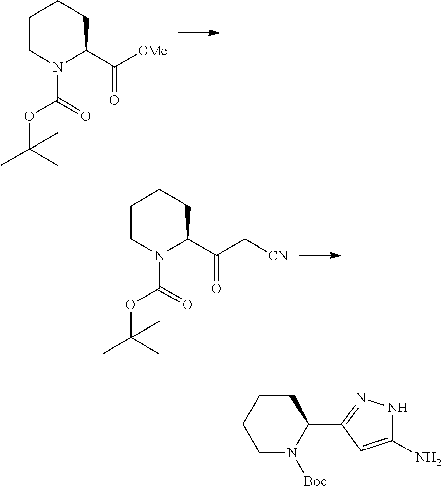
C1CN(C(=O)OC(C)(C)C)C(C([OMe])=O)CC1.C1CN(C(=O)OC(C)(C)C)C(C(C[CN])=O)CC1.C1CCCN([Boc])C1C1=NNC(N)=C1
